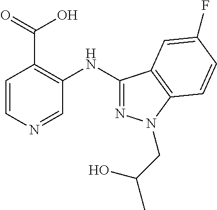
C1=CN=CC(NC2=NN(CC(C)O)C3=C2C=C(F)C=C3)=C1C(=O)O
